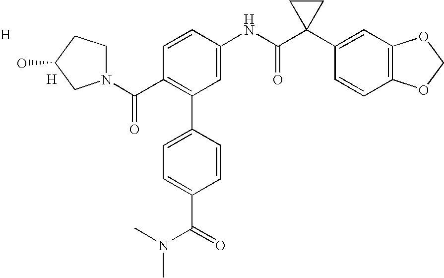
C1=CC(NC(C2(C3=CC4=C(C=C3)OCO4)CC2)=O)=CC(C2=CC=C(C(=O)N(C)C)C=C2)=C1C(N1CCC(O)C1)=O.[H].[H]
